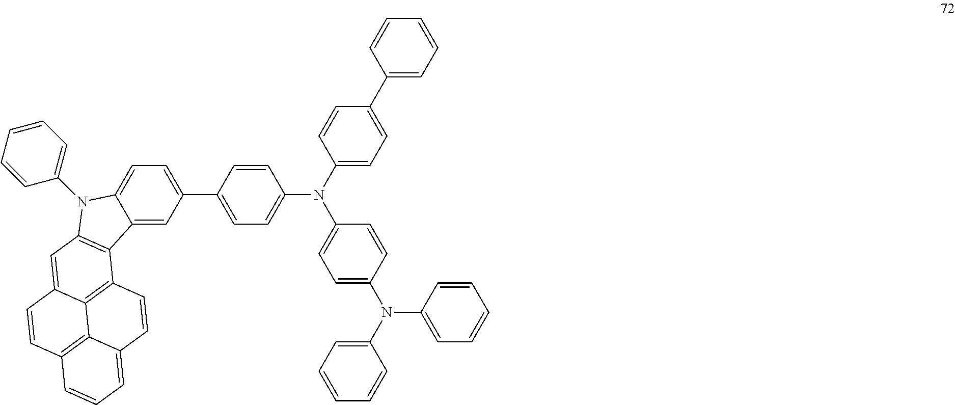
C12=CC(C3=CC=C(N(C4=CC=C(C5=CC=CC=C5)C=C4)C4=CC=C(N(C5=CC=CC=C5)C5=CC=CC=C5)C=C4)C=C3)=CC=C1N(C1=CC=CC=C1)C1=C2C2=C3C(=C1)C=CC1=C3C(=CC=C1)C=C2
